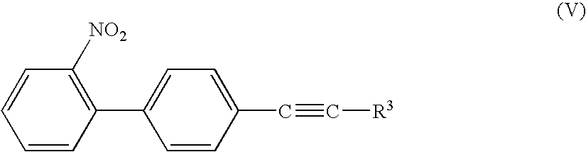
C1=CC(C2=CC=C(C#C[R3])C=C2)=C([NO2])C=C1
